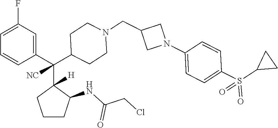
C1=C(F)C=C(C(C2([H])CCCC2NC(CCl)=O)(C2CCN(CC3CN(C4=CC=C(S(C5CC5)(=O)=O)C=C4)C3)CC2)[NC])C=C1
